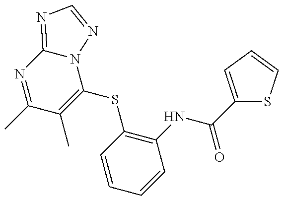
C1(C)=NC2=NC=NN2C(SC2=C(NC(=O)C3=CC=CS3)C=CC=C2)=C1C
